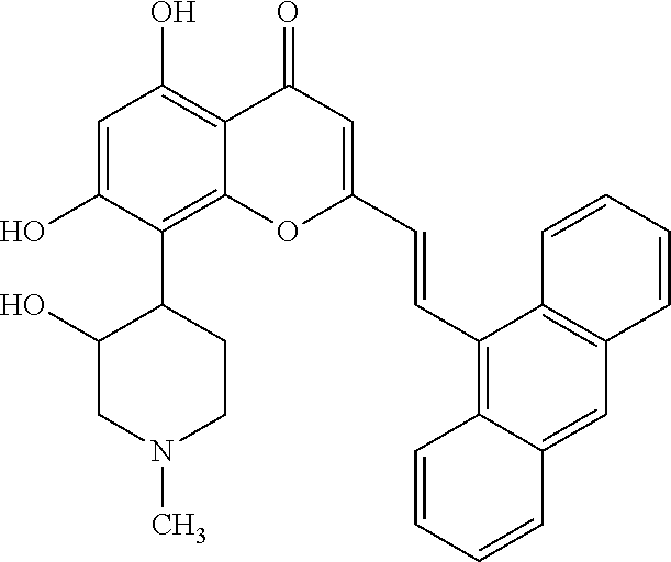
C1=C(O)C(C2C(O)CN(C)CC2)=C2C(=C1O)C(=O)C=C(C=CC1=C3C(=CC4=C1C=CC=C4)C=CC=C3)O2
